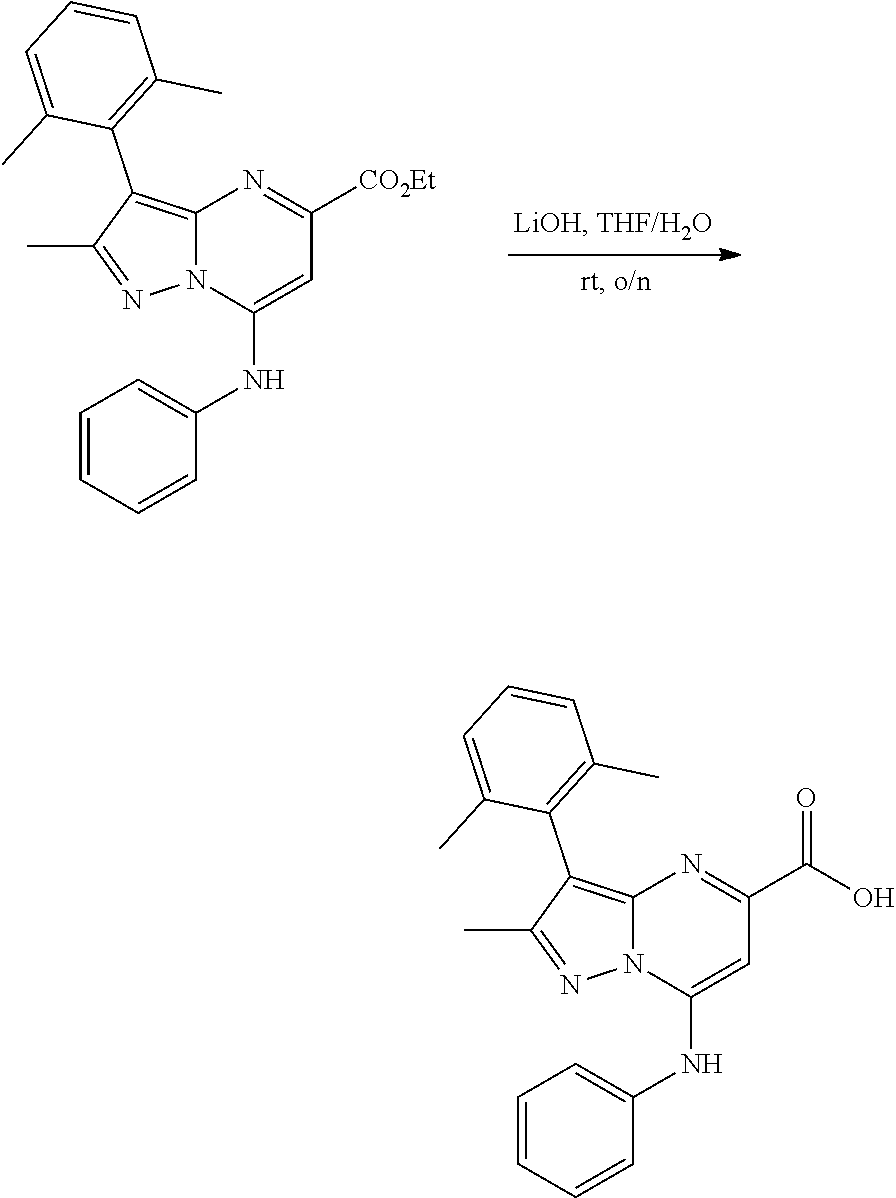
N12C(=C(C3=C(C)C=CC=C3C)C(C)=N1)N=C([CO2Et])C=C2NC1=CC=CC=C1.N12C(=C(C3=C(C)C=CC=C3C)C(C)=N1)N=C(C(O)=O)C=C2NC1=CC=CC=C1
